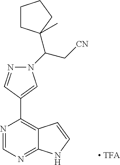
N1=CN=C2C(=C1C1=CN(C(C[CN])C3(C)CCCC3)N=C1)C=CN2
